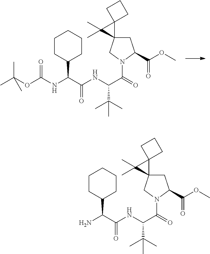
N(C(C(=O)N1CC2(CC1C(OC)=O)C1(C2(C)C)CCC1)C(C)(C)C)C(C(NC(OC(C)(C)C)=O)C1CCCCC1)=O.N(C(C(=O)N1CC2(CC1C(OC)=O)C1(C2(C)C)CCC1)C(C)(C)C)C(C(N)C1CCCCC1)=O
